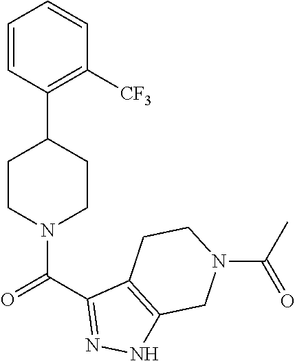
C1=CC(C2CCN(C(=O)C3=NNC4=C3CCN(C(C)=O)C4)CC2)=C([CF3])C=C1
